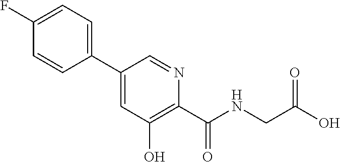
C1(F)=CC=C(C2=CC(O)=C(C(=O)NCC(O)=O)N=C2)C=C1
